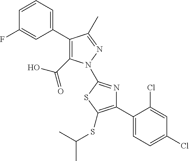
C1(C2=CC=CC(F)=C2)=C(C(=O)O)N(C2=NC(C3=CC=C(Cl)C=C3Cl)=C(SC(C)C)S2)N=C1C
